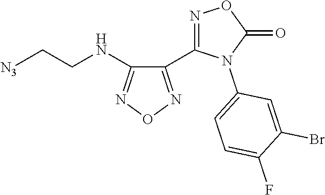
C1(C2=NOC(=O)N2C2=CC=C(F)C(Br)=C2)=NON=C1NCC[N3]
